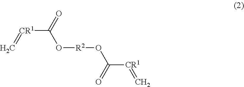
[CR1](C(=O)O[R2]OC([CR1]=C)=O)=C
